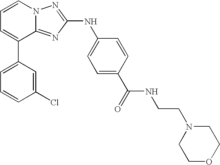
C1=C(C2=CC=CN3C2=NC(NC2=CC=C(C(=O)NCCN4CCOCC4)C=C2)=N3)C=C(Cl)C=C1
